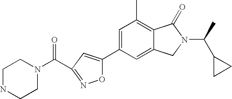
C1=C(C2=CC(C(N3CCNCC3)=O)=NO2)C=C2C(=C1C)C(=O)N(C(C)C1CC1)C2
